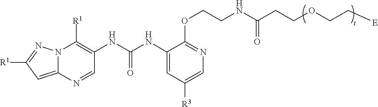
C1(NC(NC2=C([R1])N3C(=CC([R1])=N3)N=C2)=O)=CC([R3])=CN=C1OCCNC(CCOCC[E])=O
